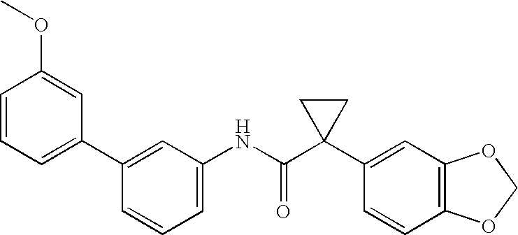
C1(C2=CC(NC(C3(C4=CC5=C(C=C4)OCO5)CC3)=O)=CC=C2)=CC=CC(OC)=C1
